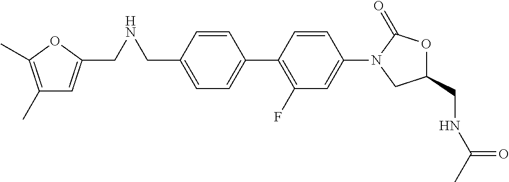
C1=C(CNCC2=CC(C)=C(C)O2)C=CC(C2=C(F)C=C(N3CC(CNC(C)=O)OC3=O)C=C2)=C1
